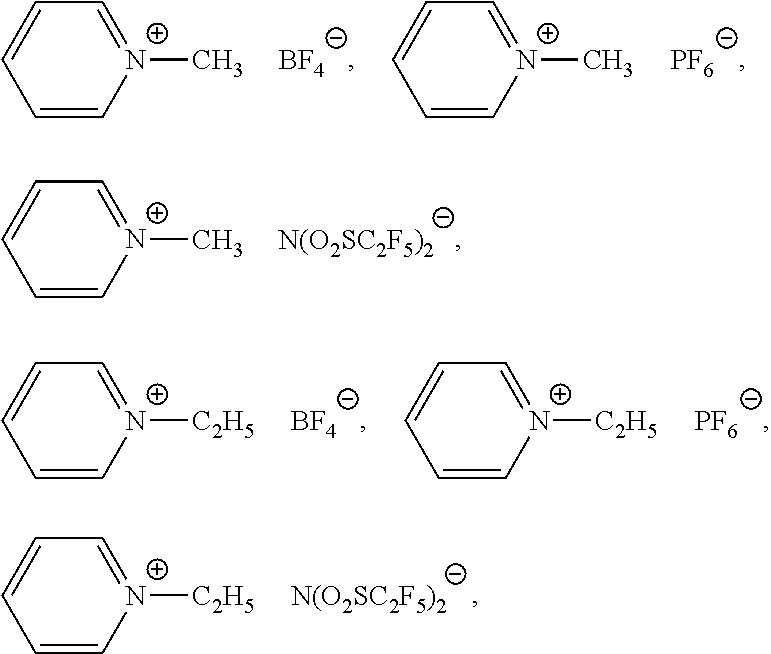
C1=C[N+](C)=CC=C1.[BF4].C1=C[N+](C)=CC=C1.[PF6].C1=C[N+](C)=CC=C1.[N(O2SC2F5)2].C1=C[N+]([C2H5])=CC=C1.[BF4].C1=C[N+]([C2H5])=CC=C1.[PF6].C1=C[N+]([C2H5])=CC=C1.[N(O2SC2F5)2]
